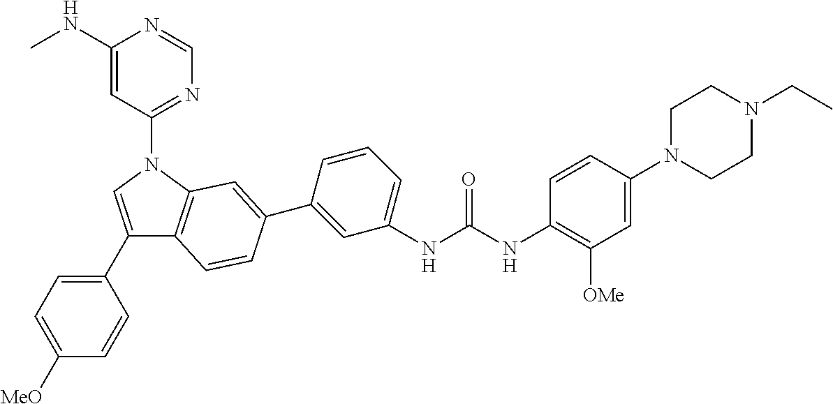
C1(NC)=CC(N2C=C(C3=CC=C([MeO])C=C3)C3=C2C=C(C2=CC(NC(NC4=C([OMe])C=C(N5CCN(CC)CC5)C=C4)=O)=CC=C2)C=C3)=NC=N1
